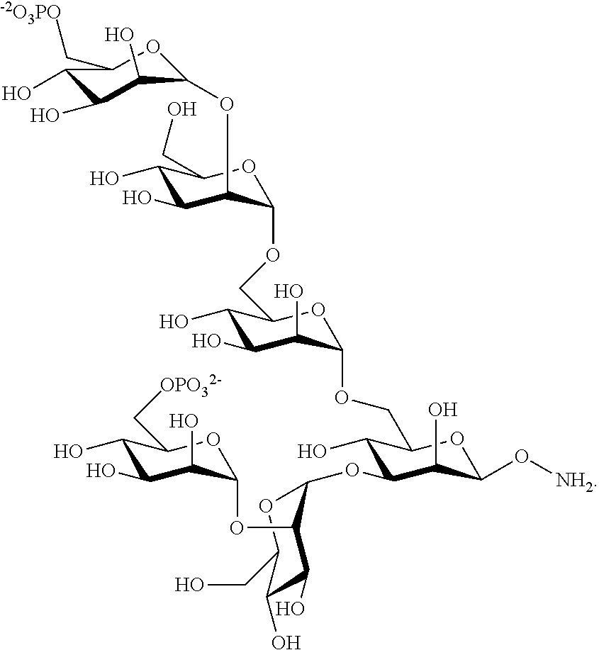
C1(O)C(O)C(O)C(OC2C(O)C(O)C(CO)OC2OCC2C(O)C(O)C(O)C(OCC3C(O)C(OC4C(OC5C(O)C(O)C(O)C(C[OPO32-])O5)C(O)C(O)C(CO)O4)C(O)C(O[NH2])O3)O2)OC1C[-2O3PO]
